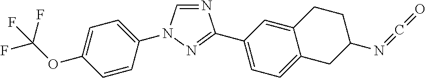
C1=CC(N2C=NC(C3=CC=C4C(=C3)CCC(N=C=O)C4)=N2)=CC=C1OC(F)(F)F
